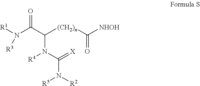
[R1]N(C(C([(CH2)n]C([NHOH])=O)N(C(=[X])N([R2])[R5])[R4])=O)[R3]
